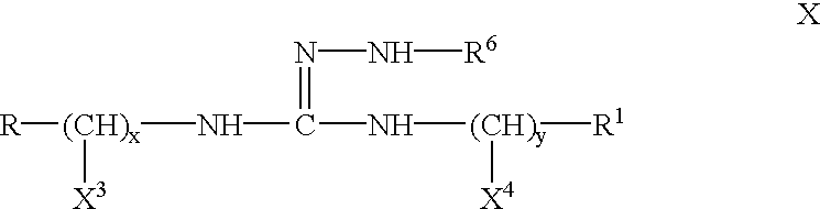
N(=C(N[(CH)x]([R])[X3])N[(CH)y]([X4])[R1])N[R6]
